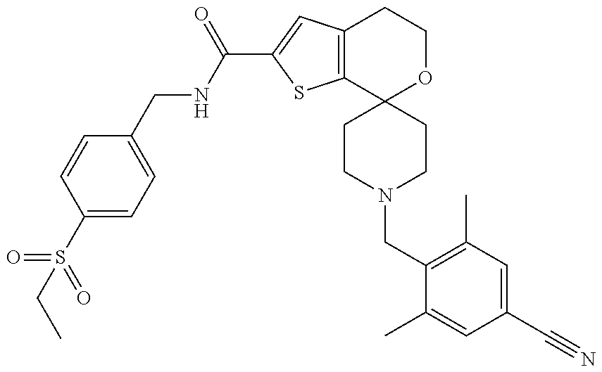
CCS(C1=CC=C(CNC(=O)C2=CC3=C(S2)C2(OCC3)CCN(CC3=C(C)C=C(C#N)C=C3C)CC2)C=C1)(=O)=O
